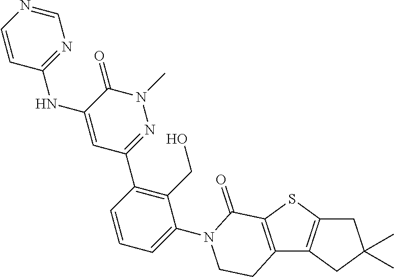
C12=C(C3=C(S1)C(=O)N(C1=CC=CC(C4=NN(C)C(=O)C(NC5=NC=NC=C5)=C4)=C1CO)CC3)CC(C)(C)C2
